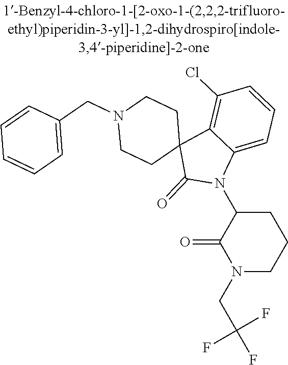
N1(CC2=CC=CC=C2)CCC2(CC1)C(=O)N(C1C(=O)N(CC(F)(F)F)CCC1)C1=CC=CC(Cl)=C21
